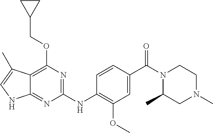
C1(NC2=C(OC)C=C(C(N3C(C)CN(C)CC3)=O)C=C2)=NC(OCC2CC2)=C2C(=N1)NC=C2C
